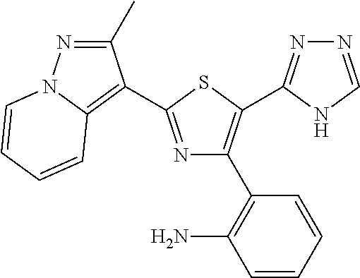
C12=C(C3=NC(C4=C(N)C=CC=C4)=C(C4=NN=CN4)S3)C(C)=NN1C=CC=C2
